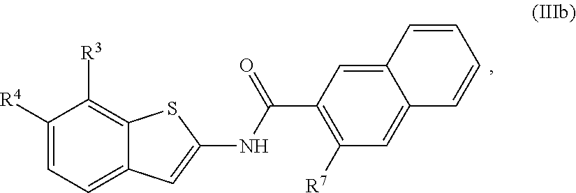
C1([R4])=CC=C2C(=C1[R3])SC(NC(=O)C1=C([R7])C=C3C(=C1)C=CC=C3)=C2
